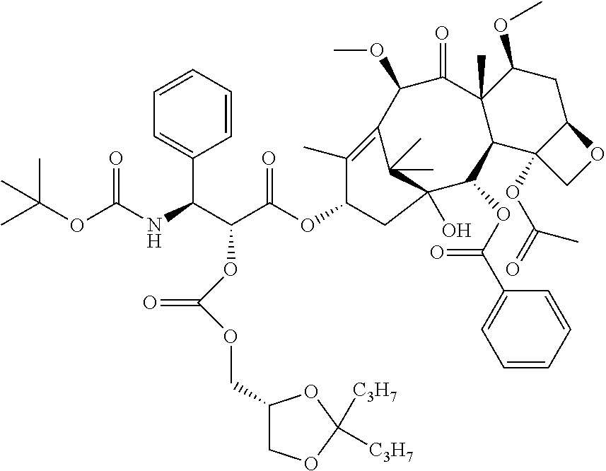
C1(C)(C)C2(O)C(OC(=O)C3=CC=CC=C3)C3C(C)(C(=O)C(OC)C1=C(C)C(OC(=O)C(OC(OCC1COC([C3H7])([C3H7])O1)=O)C(C1=CC=CC=C1)NC(=O)OC(C)(C)C)C2)C(OC)CC1C3(OC(=O)C)CO1
